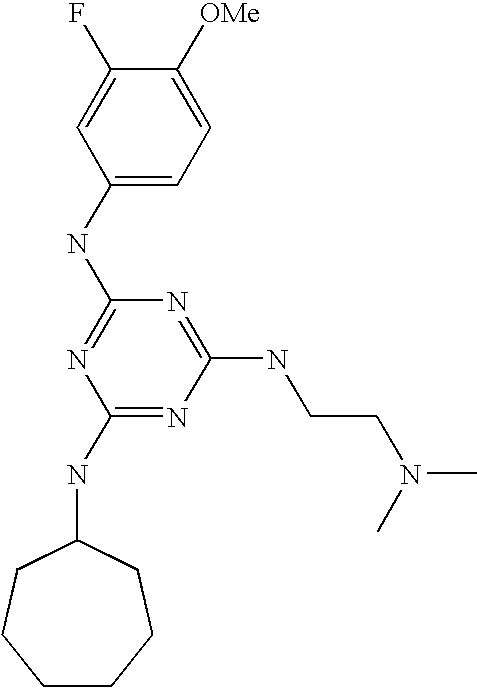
C1(NC2=NC(NC3CCCCCC3)=NC(NCCN(C)C)=N2)=CC=C([OMe])C(F)=C1
